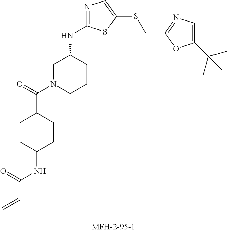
C=CC(NC1CCC(C(=O)N2CCCC(NC3=NC=C(SCC4=NC=C(C(C)(C)C)O4)S3)C2)CC1)=O
